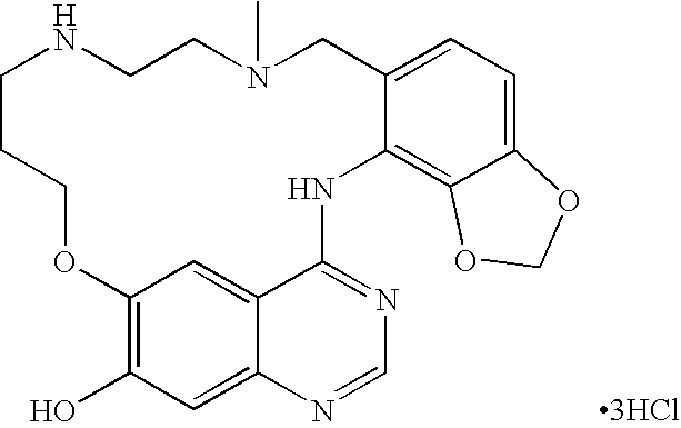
C12=C(O)C=C3C(=C1)C(=NC=N3)NC1=C3C(=CC=C1CN(C)CCNCCCO2)OCO3.[3HCl]
